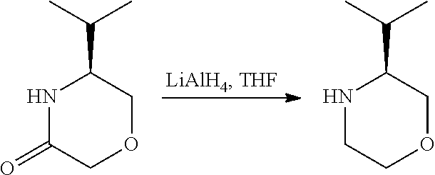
N1C(C(C)C)COCC1=O.N1C(C(C)C)COCC1
